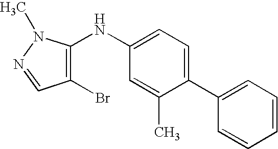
C1=CC=C(C2=CC=C(NC3=C(Br)C=NN3C)C=C2C)C=C1
